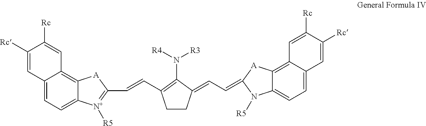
C12=CC=C3C(=C1C=C([Rc])C([Rc])=C2)[A]C(C=CC1=C(N([R4])[R3])C(=CC=C2N([R5])C4=CC=C5C(=C4[A]2)C=C([Rc])C([Rc])=C5)CC1)=[N+]3[R5]
